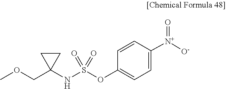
[O-][N+](C1=CC=C(OS(=O)(=O)NC2(COC)CC2)C=C1)=O
